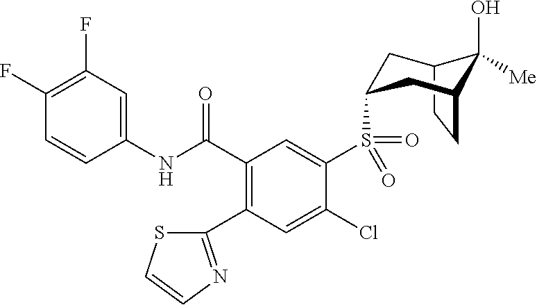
C1(F)=C(F)C=C(NC(C2=C(C3=NC=CS3)C=C(Cl)C(S(=O)(=O)C3CC4C(O)([Me])C(CC4)C3)=C2)=O)C=C1
